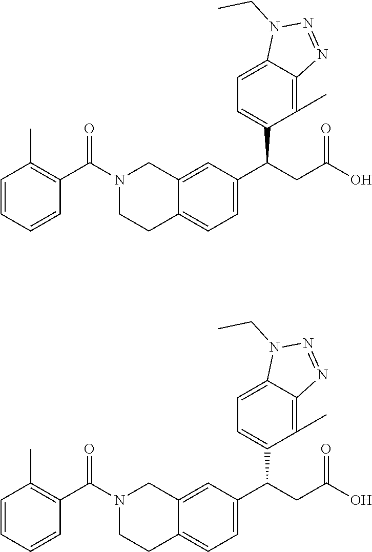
C1=CC=CC(C(N2CCC3=CC=C(C(CC(O)=O)C4=CC=C5C(=C4C)N=NN5CC)C=C3C2)=O)=C1C.C1=CC=CC(C(N2CCC3=CC=C(C(CC(O)=O)C4=CC=C5C(=C4C)N=NN5CC)C=C3C2)=O)=C1C
